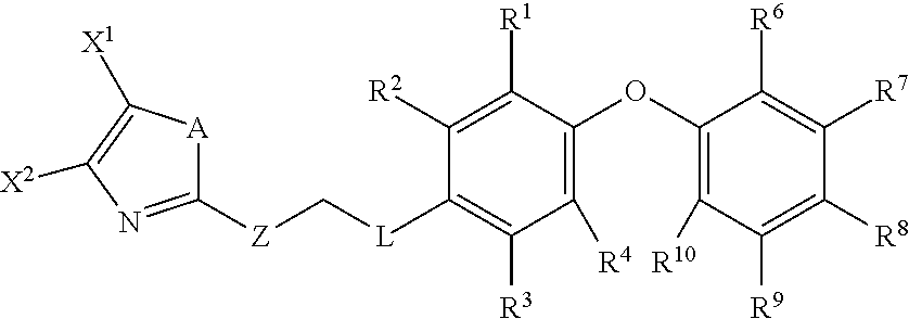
C1(OC2=C([R4])C([R3])=C([L]C[Z]C3=NC([X2])=C([X1])[A]3)C([R2])=C2[R1])=C([R10])C([R9])=C([R8])C([R7])=C1[R6]
